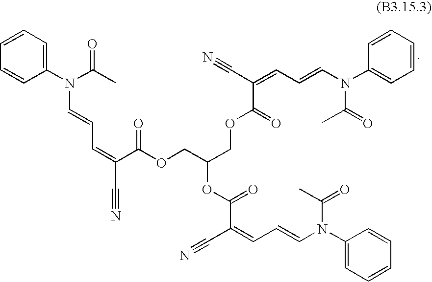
C1=CC(N(C(C)=O)C=CC=C(C#N)C(OCC(OC(=O)C(C#N)=CC=CN(C2=CC=CC=C2)C(=O)C)COC(=O)C(C#N)=CC=CN(C2=CC=CC=C2)C(=O)C)=O)=CC=C1
